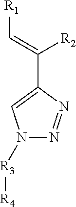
N1([R3][R4])N=NC(C([R2])=C[R1])=C1
